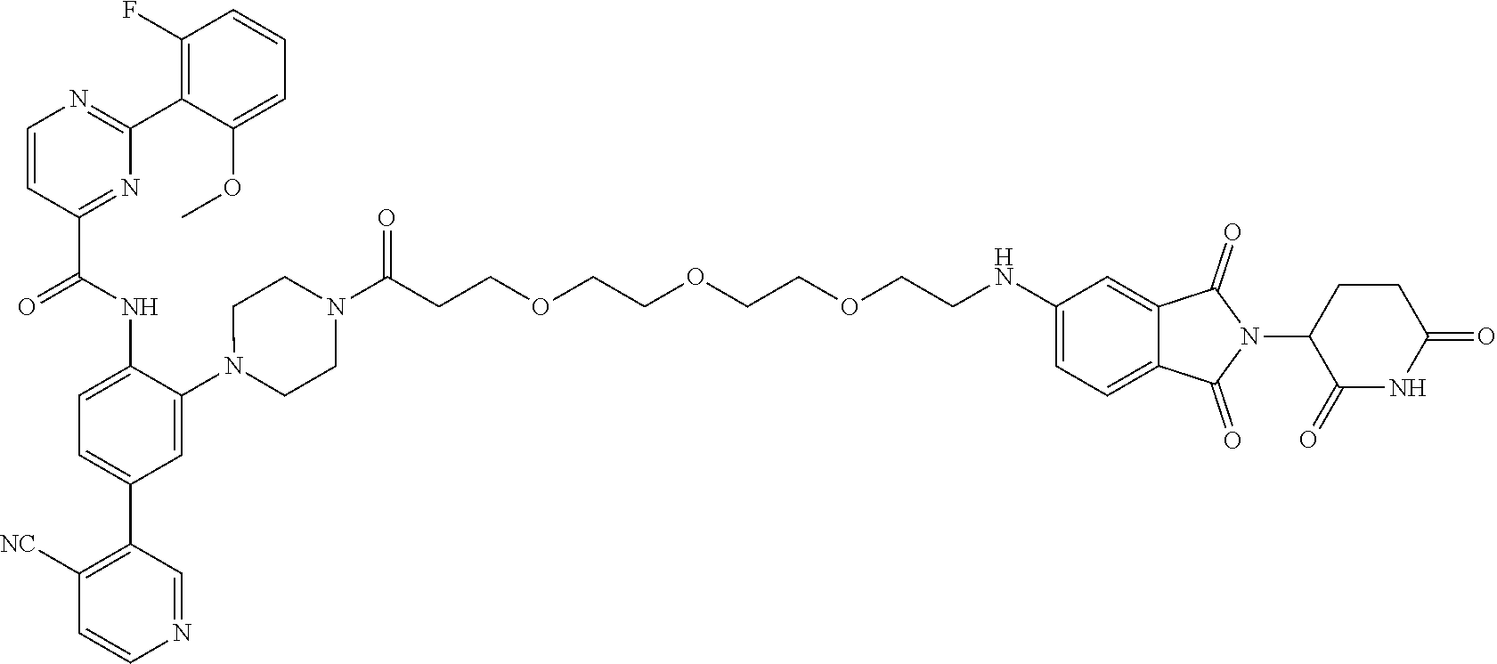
C1=CC(C(NC2=CC=C(C3=C([NC])C=CN=C3)C=C2N2CCN(C(CCOCCOCCOCCNC3=CC=C4C(=C3)C(=O)N(C3C(=O)NC(=O)CC3)C4=O)=O)CC2)=O)=NC(C2=C(F)C=CC=C2OC)=N1
